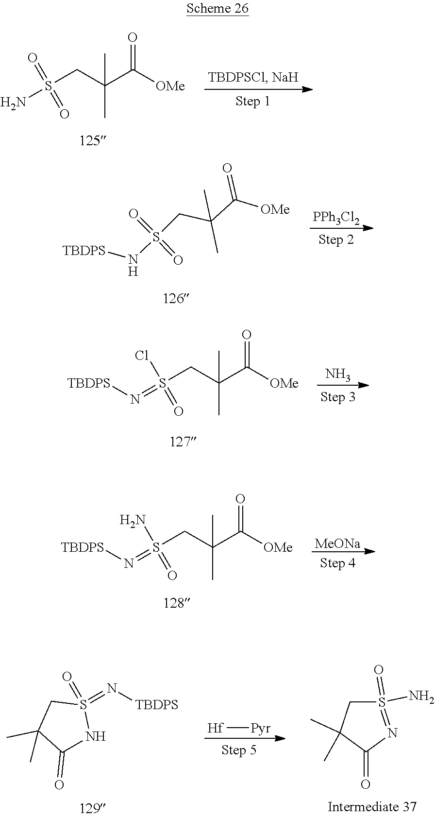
[Hf][Pyr].S1(N)(=O)=NC(=O)C(C)(C)C1.N(=S1(=O)NC(=O)C(C)(C)C1)[TBDPS].S(CC(C)(C(=O)[OMe])C)(=O)(=O)N.[PPh3Cl2].C(C(C)(C)C(=O)[OMe])S(=O)(=O)N[TBDPS].N.O=S(CC(C)(C(=O)[OMe])C)(Cl)=N[TBDPS].[MeONa].O=S(N)(CC(C)(C(=O)[OMe])C)=N[TBDPS]
